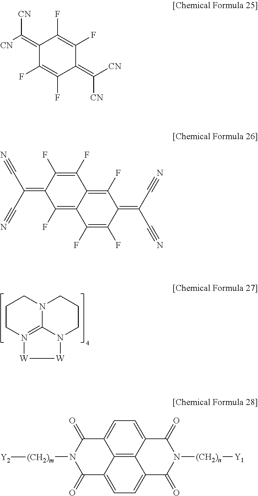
C1CN2=C3N(C1)CCCN3[W][W]2.[CN]C(=C1C(F)=C(F)C(=C([CN])[CN])C(F)=C1F)[CN].N#CC(=C1C(F)=C(F)C2=C(F)C(=C(C#N)C#N)C(F)=C(F)C2=C1F)C#N.C1=C2C3=C4C(=C1)C(=O)N([(CH2)m][Y2])C(=O)C4=CC=C3C(=O)N([(CH2)n][Y1])C2=O
